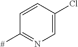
C1=CC(Cl)=CN=C1[#]
